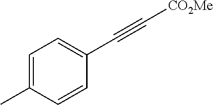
C1=C(C)C=CC(C#C[CO2Me])=C1
